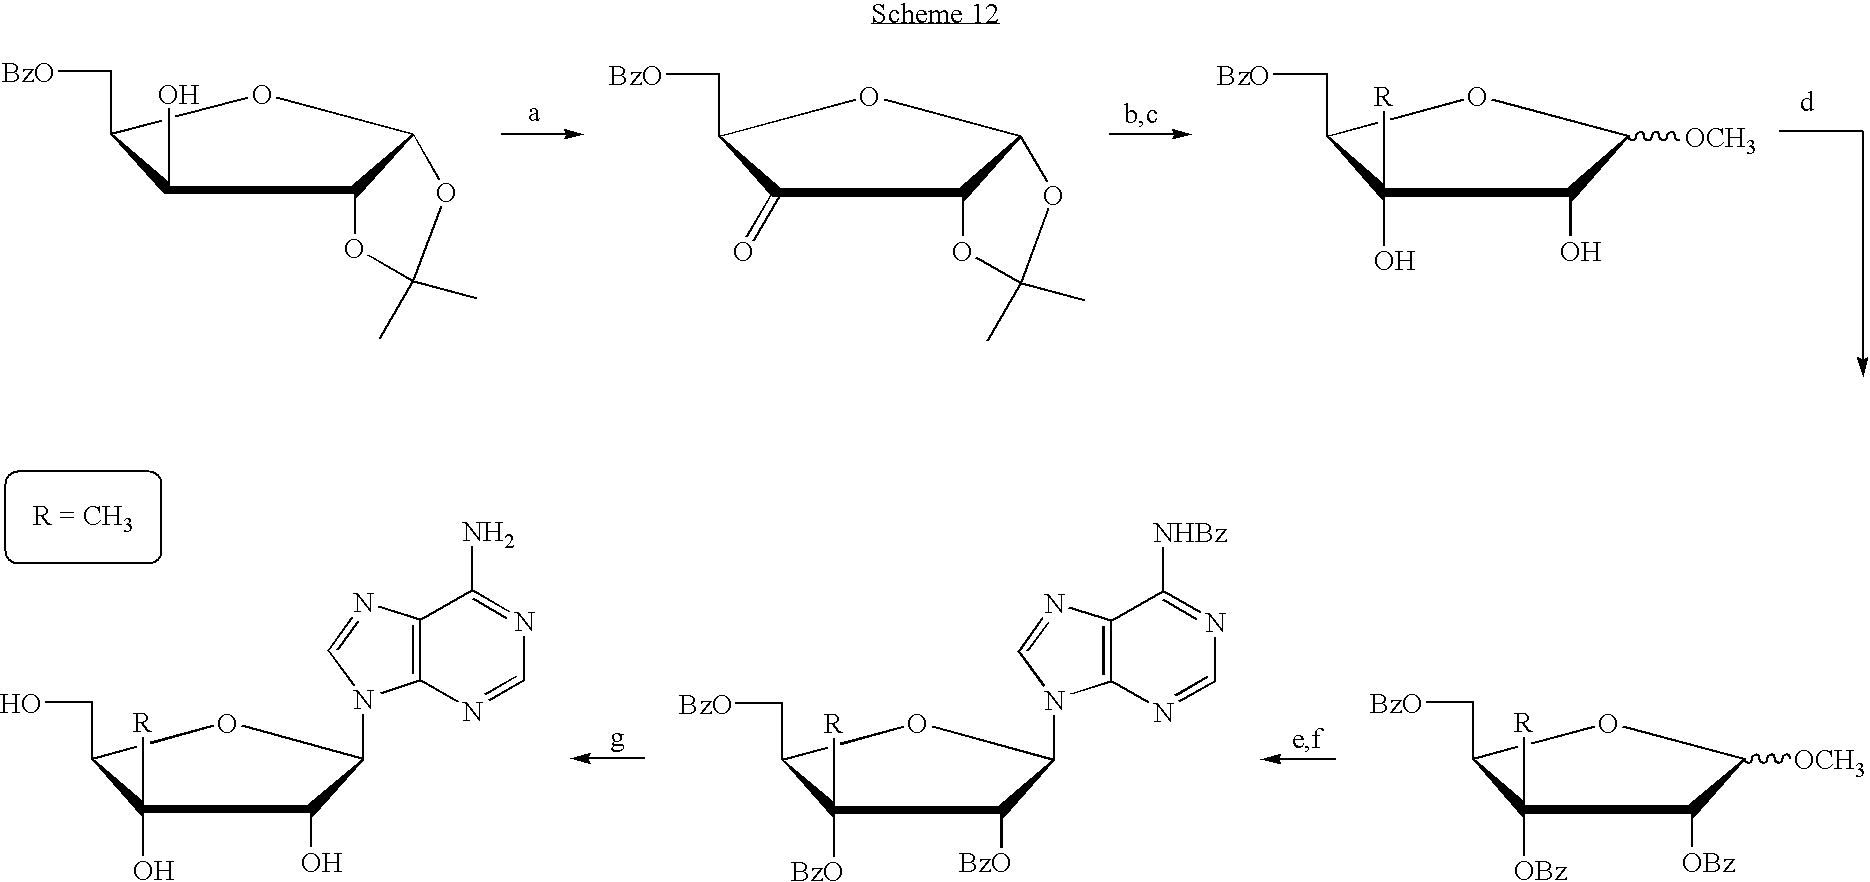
O1C2C(OC1(C)C)C(O)C(C[BzO])O2.O1C2C(OC1(C)C)C(=O)C(C[BzO])O2.[OCH3]C1C(O)C(O)([R])C(C[BzO])O1.[OCH3]C1C([OBz])C([OBz])([R])C(C[BzO])O1.C(C1OC(N2C3=C(N=C2)C([NHBz])=NC=N3)C([BzO])C1([BzO])[R])[BzO].C(C1OC(N2C3=C(N=C2)C(N)=NC=N3)C(O)C1(O)[R])O
